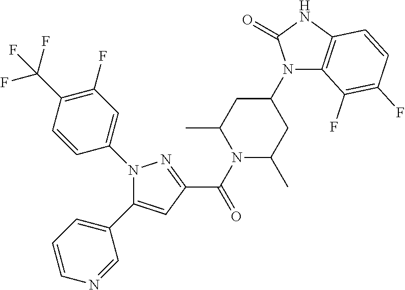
N1(C2=CC(F)=C(C(F)(F)F)C=C2)C(C2=CC=CN=C2)=CC(C(=O)N2C(C)CC(N3C4=C(NC3=O)C=CC(F)=C4F)CC2C)=N1
